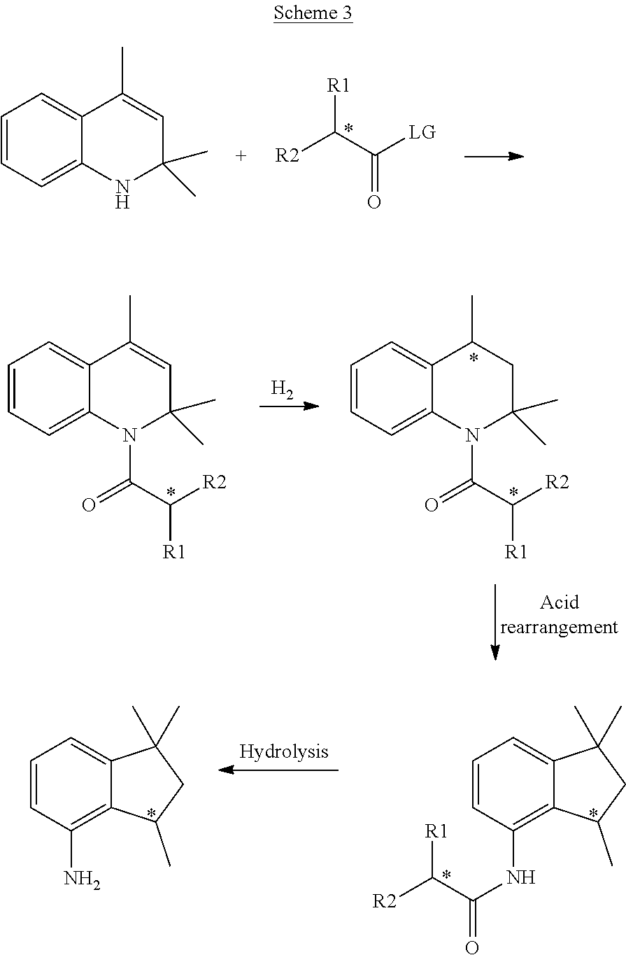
[R2]C([R1])C([LG])=O.C1=CC=C2C(=C1)C(C)=CC(C)(C)N2.C1=CC=C2C(=C1)C(C)=CC(C)(C)N2C(=O)C([R2])[R1].[H2].C1=CC=C2C(=C1)C(C)CC(C)(C)N2C(=O)C([R2])[R1].C1=CC(NC(C([R2])[R1])=O)=C2C(=C1)C(C)(C)CC2C.C1=CC(N)=C2C(=C1)C(C)(C)CC2C
